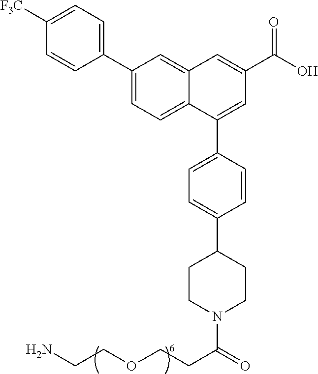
C1=CC(C2=CC=C3C(=C2)C=C(C(=O)O)C=C3C2=CC=C(C3CCN(C(=O)CCOCCN)CC3)C=C2)=CC=C1[F3C]
